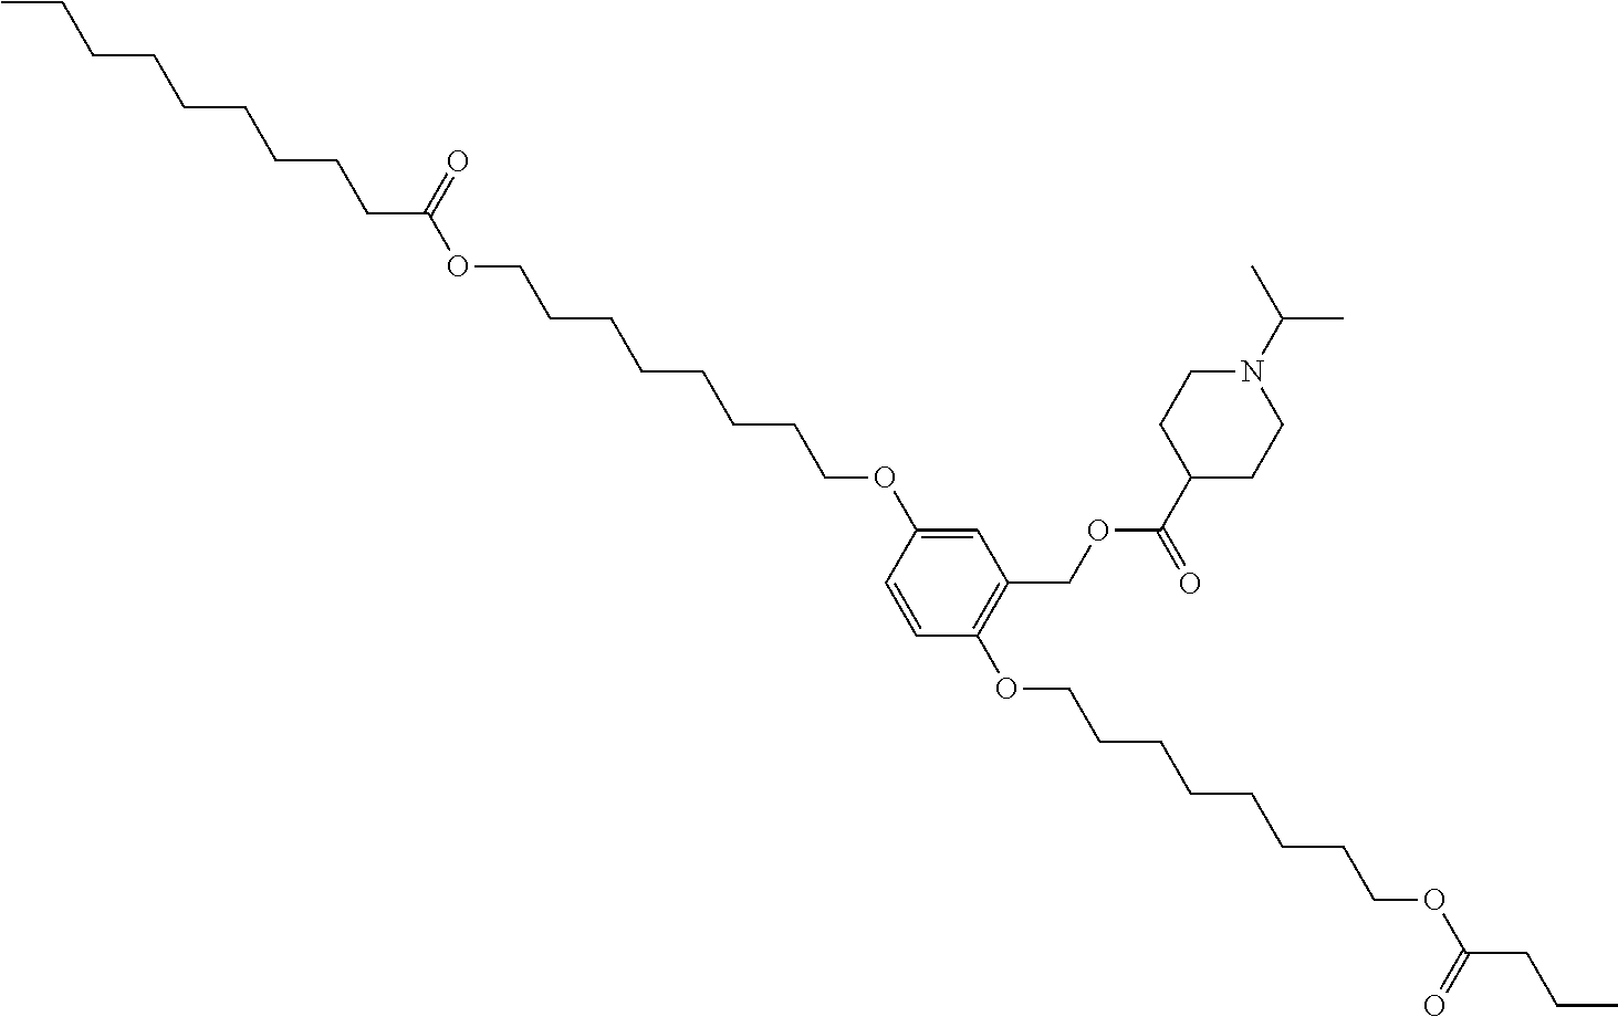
CCCCCCCCCC(OCCCCCCCCOC1=CC(COC(C2CCN(C(C)C)CC2)=O)=C(OCCCCCCCCOC(CCC)=O)C=C1)=O
